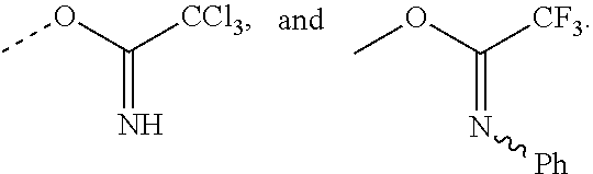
COC([CCl3])=N.COC([CF3])=N[Ph]
